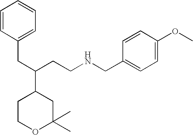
C1COC(C)(C)CC1C(CCNCC1=CC=C(OC)C=C1)CC1=CC=CC=C1
